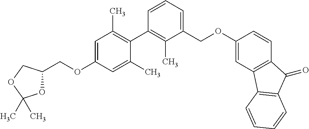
C1=C(OCC2OC(C)(C)OC2)C=C(C)C(C2=C(C)C(COC3=CC4=C(C=C3)C(=O)C3=C4C=CC=C3)=CC=C2)=C1C
